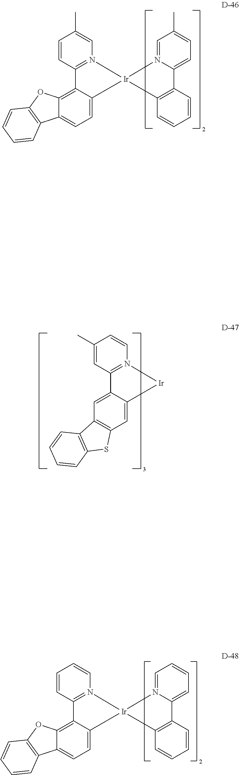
C1=C(C)C=CN2=C1C1=CC3=C(C=C1[Ir]2)SC1=C3C=CC=C1.C1=CC=CN2=C1C1=C3C(=CC=C1[Ir]21N2=CC=CC=C2C2=C1C=CC=C2)C1=C(O3)C=CC=C1.C1=CC(C)=CN2=C1C1=C3C(=CC=C1[Ir]21N2=CC(C)=CC=C2C2=C1C=CC=C2)C1=C(O3)C=CC=C1
